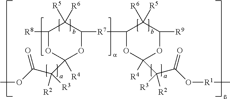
C1([R8])OC([R4])(C(C(OC)=O)([R2])[R3])OC([R7]C2OC([R4])(C(C(O[R1]C)=O)([R2])[R3])OC([R9])C2([R6])[R5])C1([R5])[R6]
